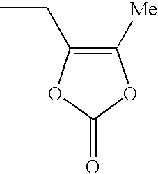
C1([Me])=C(CC)OC(=O)O1
